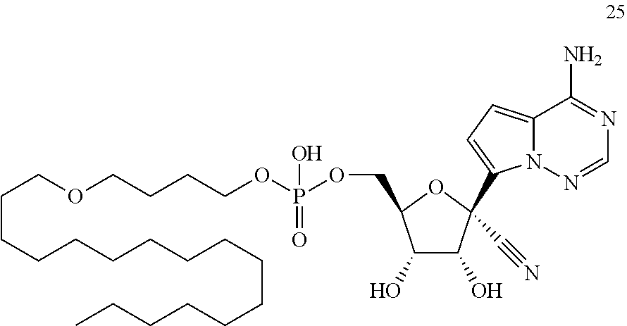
C(CCOCCCCCCCCCCCCCCCC)COP(OCC1C(O)C(O)C(C2=CC=C3N2N=CN=C3N)(C#N)O1)(=O)O
